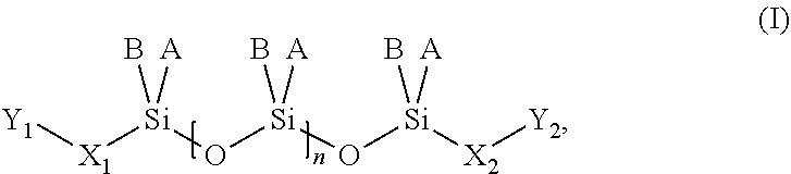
[Y1][X1][Si](O[Si](O[Si]([X2][Y2])([A])B)([A])B)([A])B
